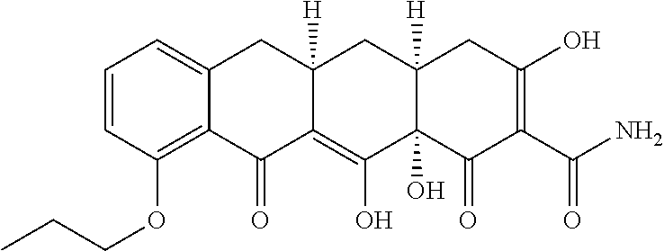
C1=CC(OCCC)=C2C(=C1)CC1([H])C(=C(O)C3(O)C([H])(C1)CC(O)=C(C(N)=O)C3=O)C2=O
